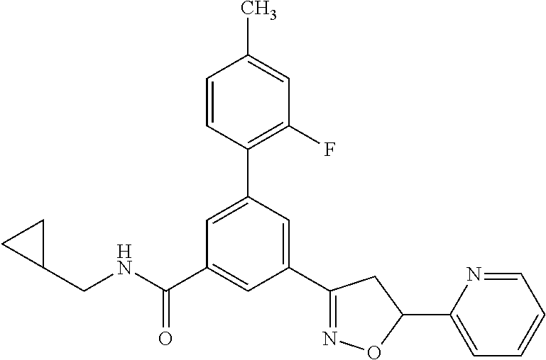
C1(CNC(C2=CC(C3=NOC(C4=CC=CC=N4)C3)=CC(C3=C(F)C=C(C)C=C3)=C2)=O)CC1
